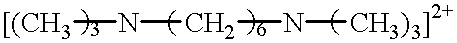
[[(CH3]NCN[CH3)3]2+]
